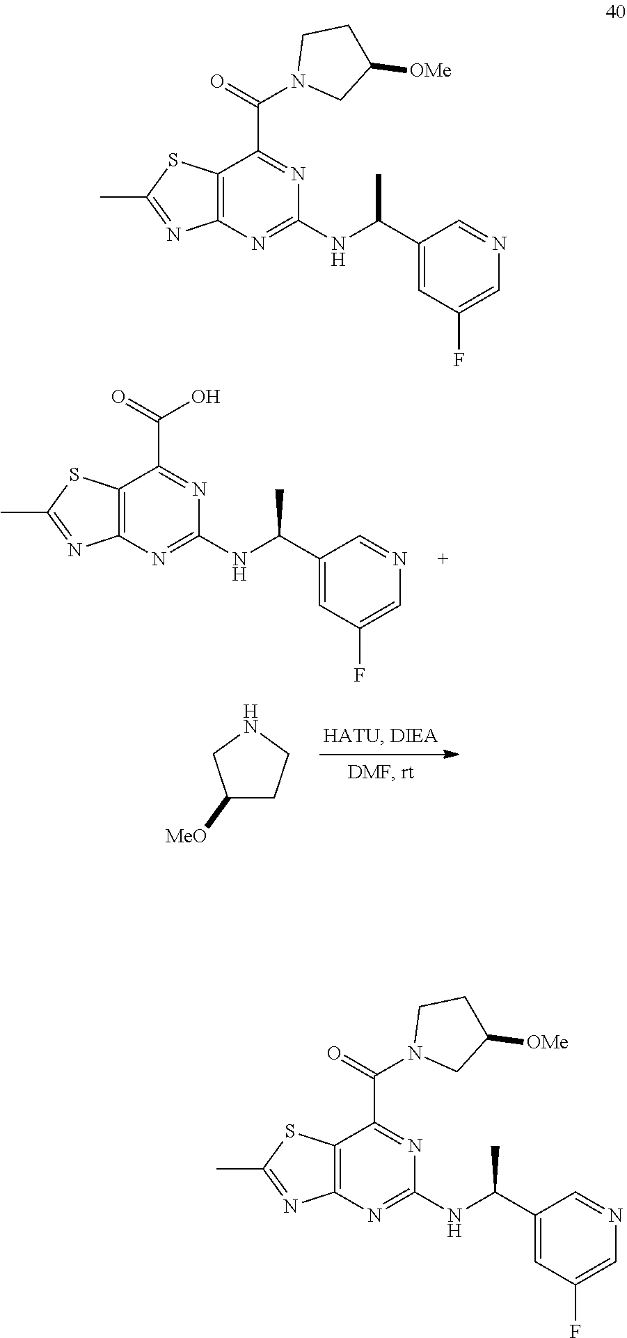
C1([MeO])CCNC1.C12=C(N=C(NC(C3=CC(F)=CN=C3)C)N=C1C(=O)O)N=C(C)S2.C12=C(N=C(NC(C3=CC(F)=CN=C3)C)N=C1C(=O)N1CC([OMe])CC1)N=C(C)S2.C12=C(N=C(NC(C3=CC(F)=CN=C3)C)N=C1C(=O)N1CC([OMe])CC1)N=C(C)S2
